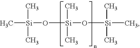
C[Si](C)(O[Si](C)(C)O[Si](C)(C)C)C
